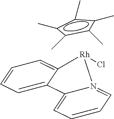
C1=CC=C2C(=C1)C1=CC=CC=N1[Rh]2Cl.c1(C)c(C)c(C)c(C)c1C
